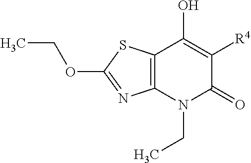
C12=C(N(CC)C(=O)C([R4])=C1O)N=C(OCC)S2
